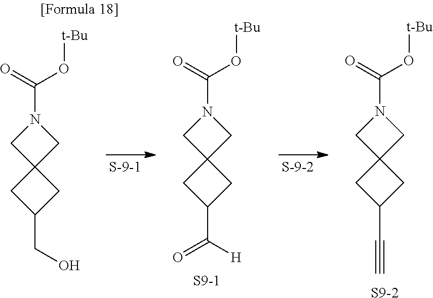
N1(C(=O)O[t-Bu])CC2(C1)CC(C([H])=O)C2.[S9-1].N1(C(=O)O[t-Bu])CC2(C1)CC(C#C)C2.[S9-2].N1(C(=O)O[t-Bu])CC2(C1)CC(CO)C2
